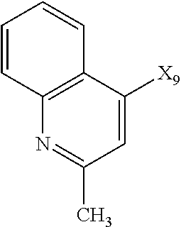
C1=C([X9])C2=C(N=C1C)C=CC=C2
